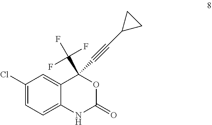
C1(Cl)=CC=C2C(=C1)C(C#CC1CC1)(C(F)(F)F)OC(=O)N2
